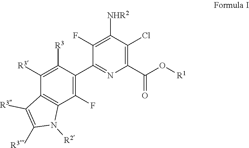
N1([R2])C2=C(C([R3])=C([R3])C(C3=NC(C(O[R1])=O)=C(Cl)C([NHR2])=C3F)=C2F)C([R3])=C1[R3]
